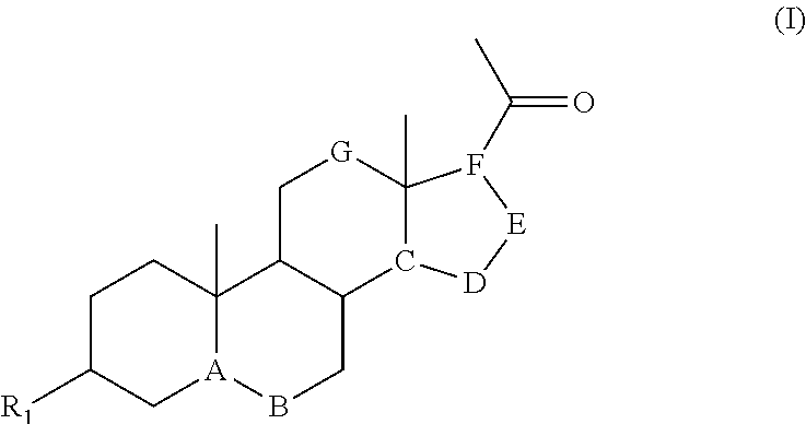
C1C([R1])C[A]2C(C)(C1)C1C(CB2)C2C(C)([G]C1)F(C(C)=O)[E][D]2
